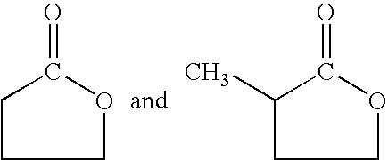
C1OC(=O)CC1.C1OC(=O)C(C)C1
